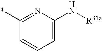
C1=C(N[R31a])N=C(*)C=C1
